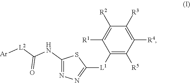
C1(NC([L2][Ar])=O)=NN=C([L1]C2=C([R5])C([R4])=C([R3])C([R2])=C2[R1])S1
